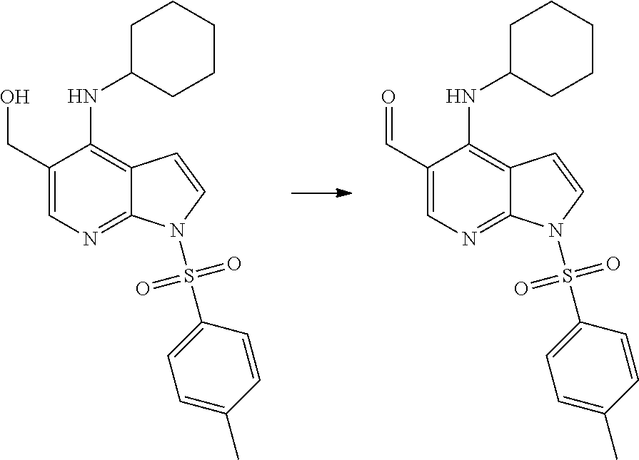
C1(CO)=CN=C2C(=C1NC1CCCCC1)C=CN2S(=O)(=O)C1=CC=C(C)C=C1.C1(C=O)=CN=C2C(=C1NC1CCCCC1)C=CN2S(=O)(=O)C1=CC=C(C)C=C1
